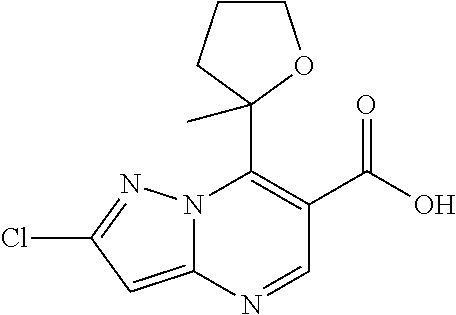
N12C(=CC(Cl)=N1)N=CC(C(O)=O)=C2C1(C)OCCC1
